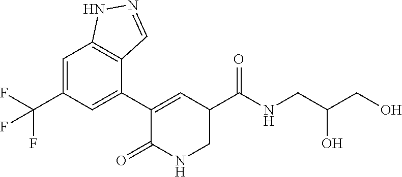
C1=C(C(F)(F)F)C=C(C2=CC(C(NCC(CO)O)=O)CNC2=O)C2=C1NN=C2
